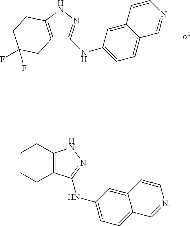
C12=C(NN=C1NC1=CC=C3C(=C1)C=CN=C3)CCC(F)(F)C2.C1CCC2=C(C1)NN=C2NC1=CC=C2C(=C1)C=CN=C2
